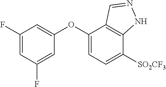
C1(F)=CC(F)=CC(OC2=CC=C([SO2CF3])C3=C2C=NN3)=C1
